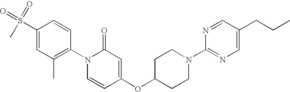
C1(S(=O)(=O)C)=CC(C)=C(N2C=CC(OC3CCN(C4=NC=C(CCC)C=N4)CC3)=CC2=O)C=C1
